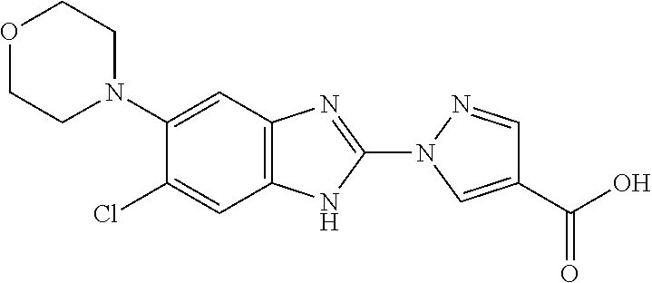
C12=C(N=C(N3C=C(C(O)=O)C=N3)N1)C=C(N1CCOCC1)C(Cl)=C2
